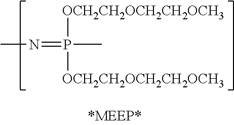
CN=P([OCH2CH2OCH2CH2OCH3])([OCH2CH2OCH2CH2OCH3])C
